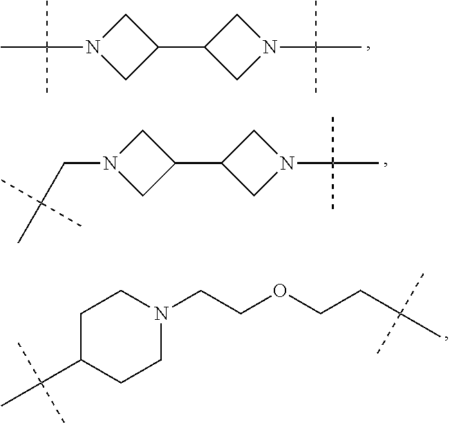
C1N(C(C)(C)C)CC1C1CN(C(C)(C)C)C1.C1N(CC(C)(C)C)CC1C1CN(C(C)(C)C)C1.C1C(C(C)(C)C)CCN(CCOCCC(C)(C)C)C1
